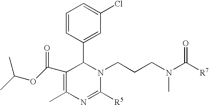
C1=CC(C2C(C(OC(C)C)=O)=C(C)N=C([R5])N2CCCN(C([R7])=O)C)=CC(Cl)=C1
